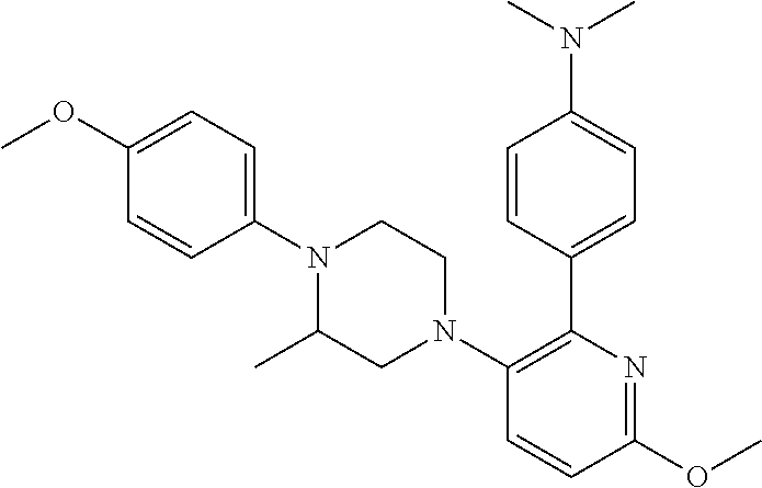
C1=CC(C2=C(N3CCN(C4=CC=C(OC)C=C4)C(C)C3)C=CC(OC)=N2)=CC=C1N(C)C
